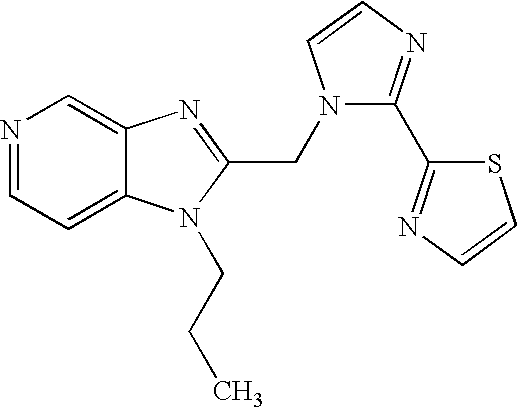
N1=CC=C2C(=C1)N=C(CN1C(C3=NC=CS3)=NC=C1)N2CCC
